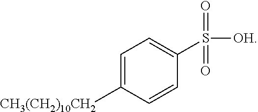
C1(S([OH])(=O)=O)=CC=C([CH3(CH2)10CH2])C=C1
